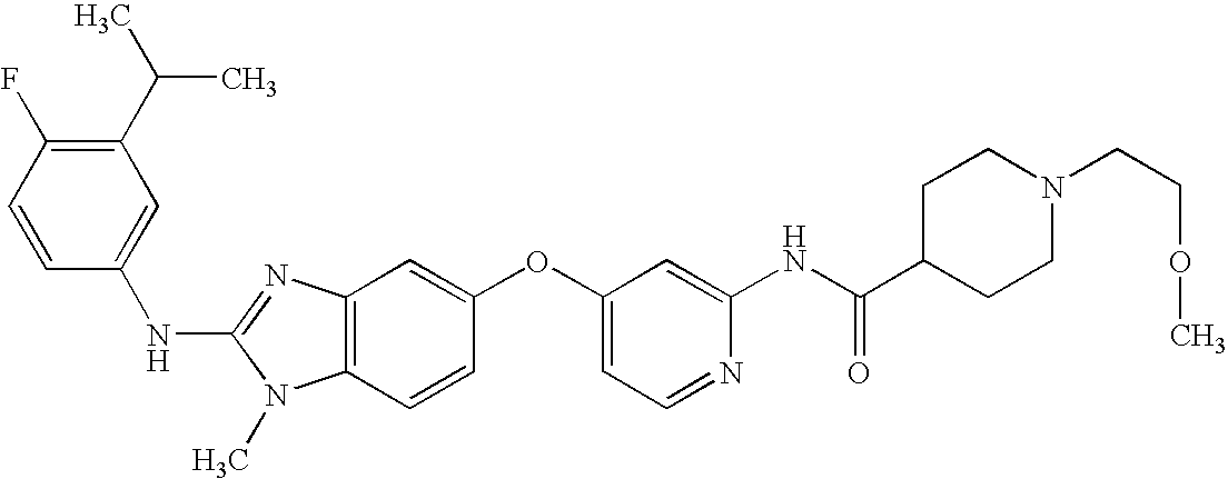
C1(C(C)C)=C(F)C=CC(NC2=NC3=C(N2C)C=CC(OC2=CC=NC(NC(=O)C4CCN(CCOC)CC4)=C2)=C3)=C1
